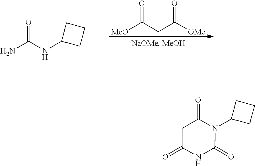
O=C(CC([OMe])=O)[MeO].O=C(NC1CCC1)N.O=C1N(C2CCC2)C(=O)NC(=O)C1
